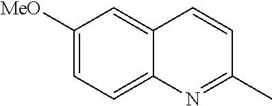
C1([MeO])=CC=C2C(=C1)C=CC(C)=N2
